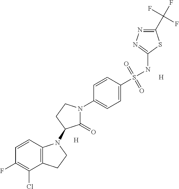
C12=C(C=CC(F)=C1Cl)N(C1C(=O)N(C3=CC=C(S(NC4=NN=C(C(F)(F)F)S4)(=O)=O)C=C3)CC1)CC2.[H].[H]
